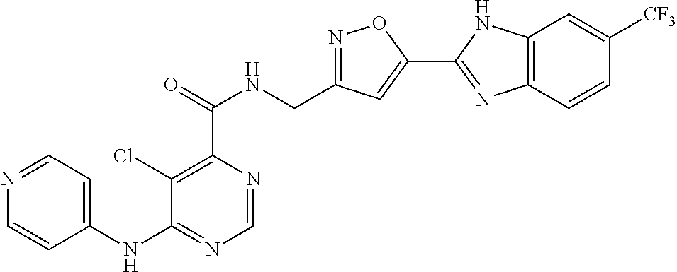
C1=NC(C(=O)NCC2=NOC(C3=NC4=C(N3)C=C([CF3])C=C4)=C2)=C(Cl)C(NC2=CC=NC=C2)=N1
